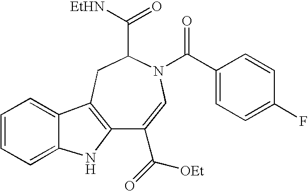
C12=C(CC(C([EtHN])=O)N(C(C3=CC=C(F)C=C3)=O)C=C1C([OEt])=O)C1=CC=CC=C1N2
